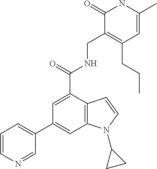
C1=C(C)NC(=O)C(CNC(C2=CC(C3=CC=CN=C3)=CC3=C2C=CN3C2CC2)=O)=C1CCC
